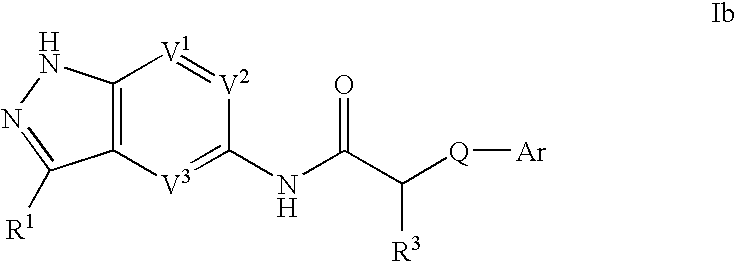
C12=C(NN=C1[R1])[V1]=[V2]C(NC(C([R3])[Q][Ar])=O)=[V3]2
